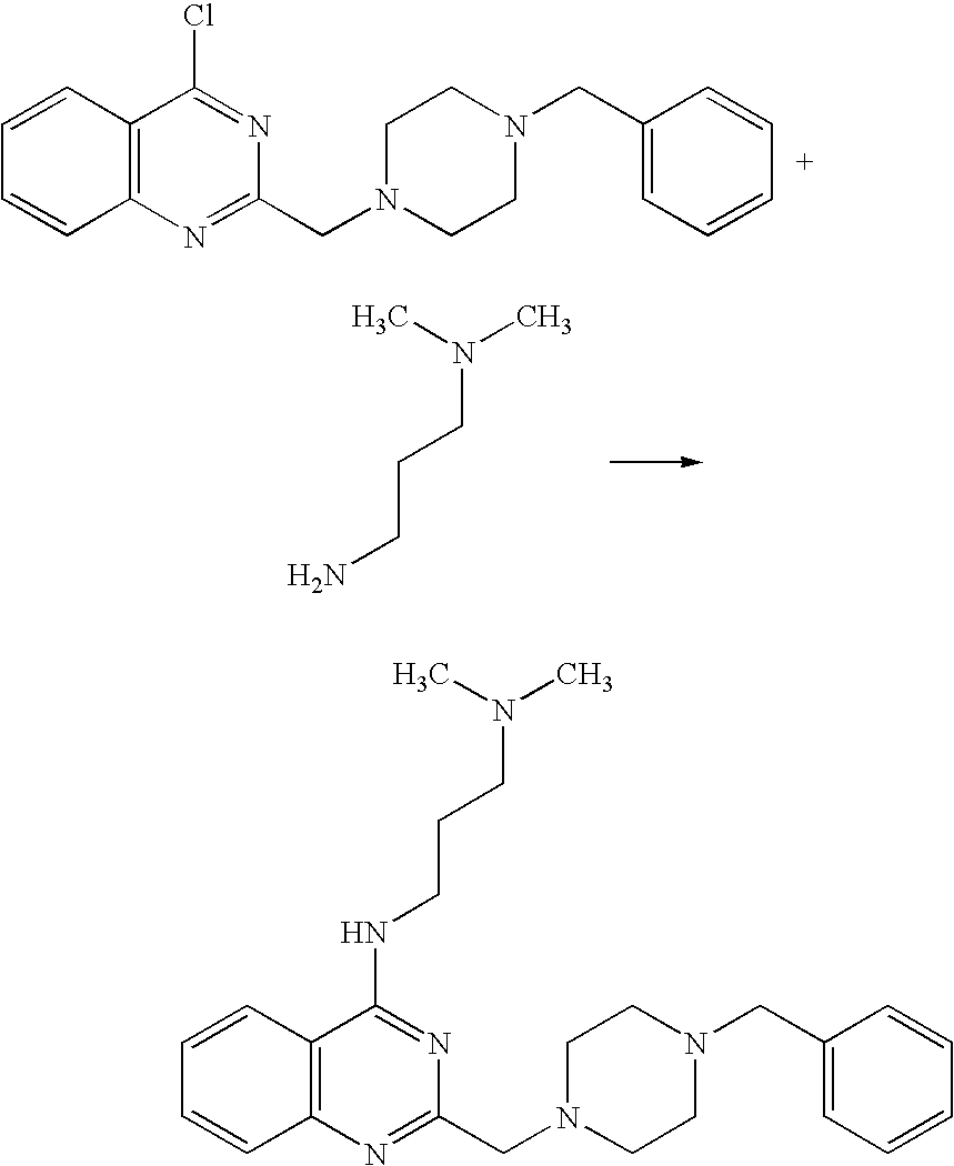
C1(Cl)=NC(CN2CCN(CC3=CC=CC=C3)CC2)=NC2=C1C=CC=C2.CN(C)CCCN.CN(C)CCCNC1=NC(CN2CCN(CC3=CC=CC=C3)CC2)=NC2=C1C=CC=C2
